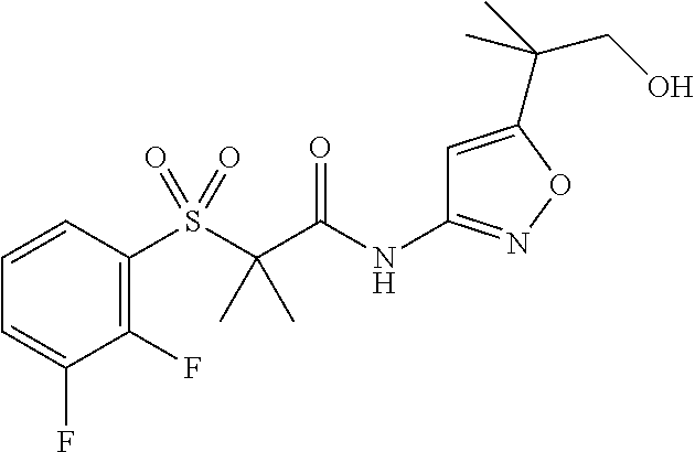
C1=C(C(C)(CO)C)ON=C1NC(C(S(C1=C(F)C(F)=CC=C1)(=O)=O)(C)C)=O
